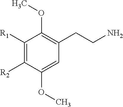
C1([R1])=C([R2])C(OC)=CC(CCN)=C1OC
